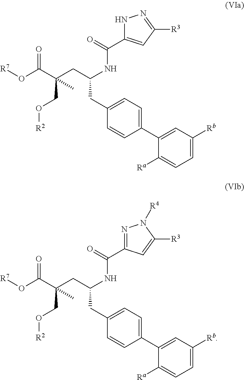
[R7]OC(=O)C(CC(NC(=O)C1=CC([R3])=NN1)CC1=CC=C(C2=CC([Rb])=CC=C2[Ra])C=C1)(CO[R2])C.[R7]OC(=O)C(CC(NC(=O)C1=NN([R4])C([R3])=C1)CC1=CC=C(C2=CC([Rb])=CC=C2[Ra])C=C1)(CO[R2])C
